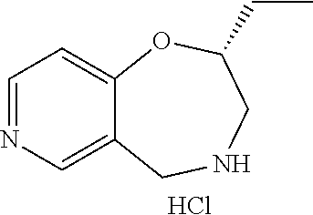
C1=NC=C2C(=C1)OC(CC)CNC2.Cl
